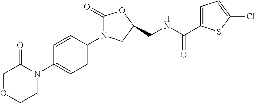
C1=C(N2C(=O)OC(CNC(=O)C3=CC=C(Cl)S3)C2)C=CC(N2C(=O)COCC2)=C1
